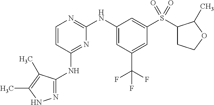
N1=C(NC2=NC(NC3=CC(C(F)(F)F)=CC(S(C4CCOC4C)(=O)=O)=C3)=NC=C2)C(C)=C(C)N1
